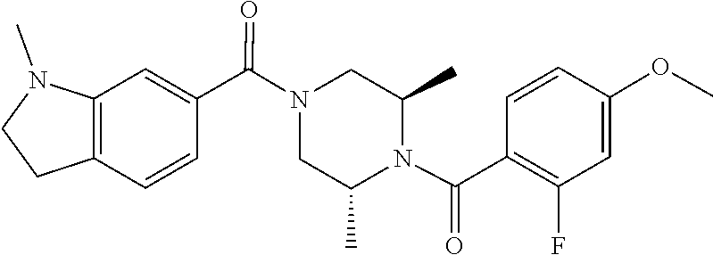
C1(C)CN(C(C2=CC3=C(CCN3C)C=C2)=O)CC(C)N1C(C1=C(F)C=C(OC)C=C1)=O
